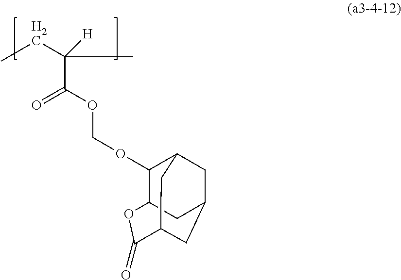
CCC(C)([H])C(OCOC1C2OC(=O)C3CC(CC1C3)C2)=O
